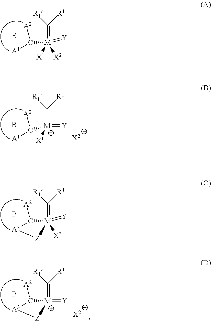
[M]1([X2])(=C([R1])[R1])(=[Y])[Z][A3]C1[A2].B.[M]([X1])([X2])(=C([R1])[R1])(=[Y])C([A1])[A2].B.[M]([X1])(=C([R1])[R1])(=[Y])C([A1])[A2].[X2].B.[X2].[M]1(=C([R1])[R1])(=[Y])[Z][A3]C1[A2].B
